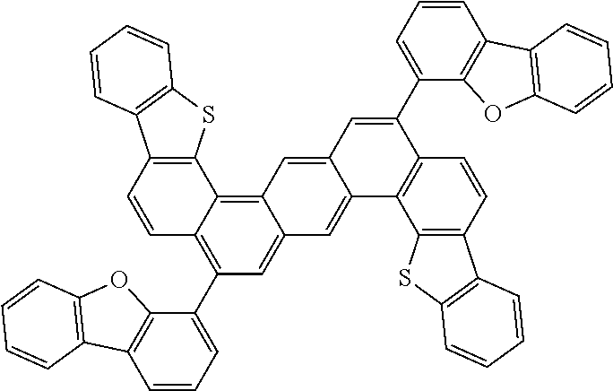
C1=CC2=C(C3=C4C(=CC(C5=CC=CC6=C5OC5=C6C=CC=C5)=C13)C=C1C(=C4)C=C(C3=CC=CC4=C3OC3=C4C=CC=C3)C3=C1C1=C(C=C3)C3=C(S1)C=CC=C3)SC1=C2C=CC=C1
